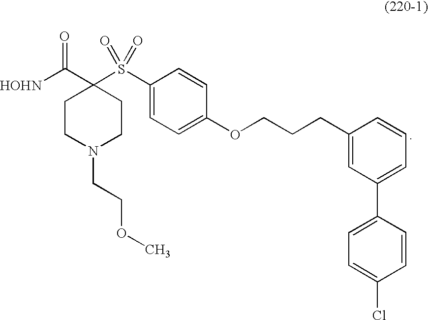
[HOHN]C(C1(S(C2=CC=C(OCCCC3=CC(C4=CC=C(Cl)C=C4)=CC=C3)C=C2)(=O)=O)CCN(CCOC)CC1)=O
